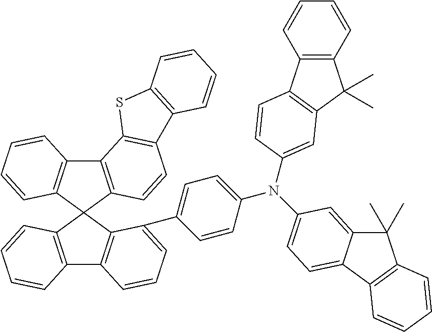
C12=C(C3(C4=C1C=CC=C4)C1=C(C4=C3C(C3=CC=C(N(C5=CC=C6C(=C5)C(C)(C)C5=C6C=CC=C5)C5=CC6=C(C7=C(C6(C)C)C=CC=C7)C=C5)C=C3)=CC=C4)C=CC=C1)C=CC1=C2SC2=C1C=CC=C2
